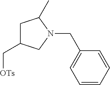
C1C(C[OTs])CN(CC2=CC=CC=C2)C1C
